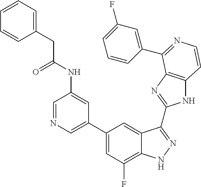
C1(C2=CN=CC(NC(=O)CC3=CC=CC=C3)=C2)=CC(F)=C2C(=C1)C(C1=NC3=C(N1)C=CN=C3C1=CC(F)=CC=C1)=NN2
